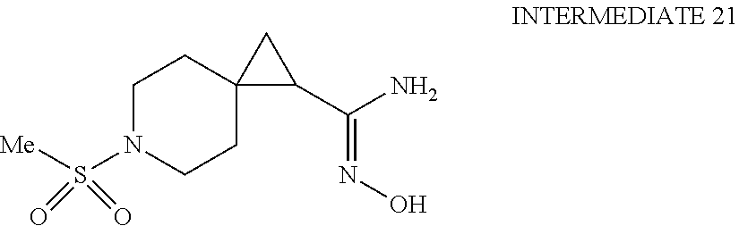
C1N(S([Me])(=O)=O)CCC2(C1)C(C(N)=NO)C2
